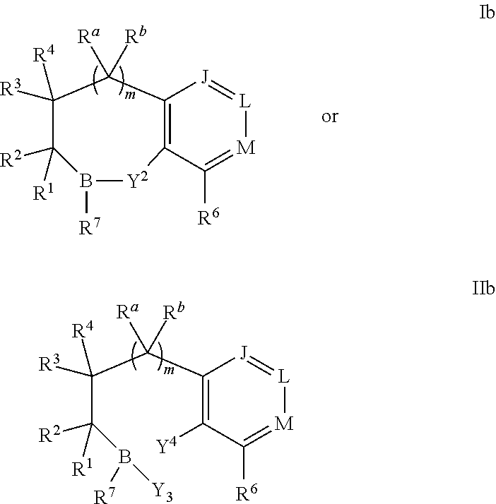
C(C(B([R7])[Y3])([R2])[R1])(C(C1=C([Y4])C([R6])=[M][L]=[J]1)([Rb])[Ra])([R3])[R4].C1([R3])([R4])C([R2])([R1])B([R7])[Y2]C2=C(C1([Rb])[Ra])[J]=[L][M]=C2[R6]
